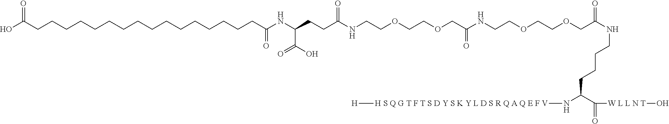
C(OCCOCCNC(CCC(NC(CCCCCCCCCCCCCCCCC(O)=O)=O)C(=O)O)=O)C(NCCOCCOCC(NCCCCC(N[H S Q G T F T S D Y S K Y L D S R Q A Q E F V][H])C([W L L N T]O)=O)=O)=O
